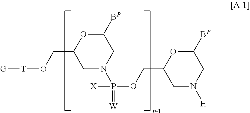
C1([BP])OC(CO[T][G])CN(P(=[W])([X])OCC2CN([H])CC([BP])O2)C1
